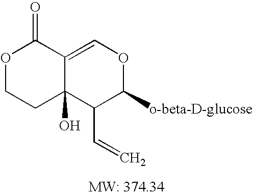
O1CCC2(O)C(=COC([o-beta-D-glucose])C2C=C)C1=O
